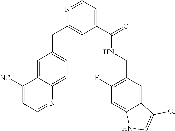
C1([NC])=CC=NC2=CC=C(CC3=CC(C(=O)NCC4=C(F)C=C5C(=C4)C(Cl)=CN5)=CC=N3)C=C12
